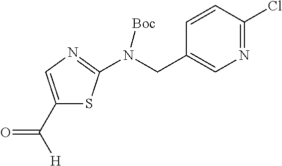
C1(C([H])=O)=CN=C(N(CC2=CN=C(Cl)C=C2)[Boc])S1
